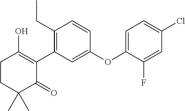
C1(C2=C(CC)C=CC(OC3=CC=C(Cl)C=C3F)=C2)=C(O)CCC(C)(C)C1=O
